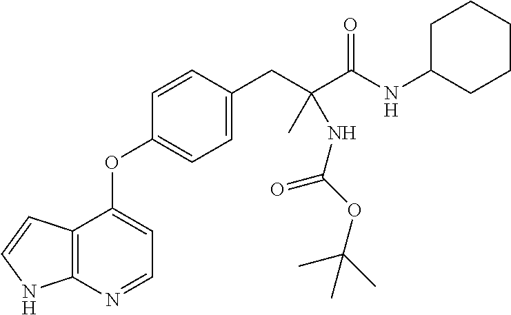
C1=CC(CC(C(NC2CCCCC2)=O)(C)NC(=O)OC(C)(C)C)=CC=C1OC1=CC=NC2=C1C=CN2
